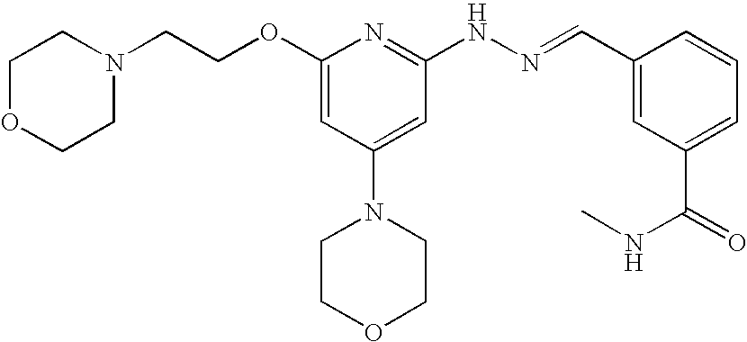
N1(CCOC2=CC(N3CCOCC3)=CC(NN=CC3=CC(C(=O)NC)=CC=C3)=N2)CCOCC1
